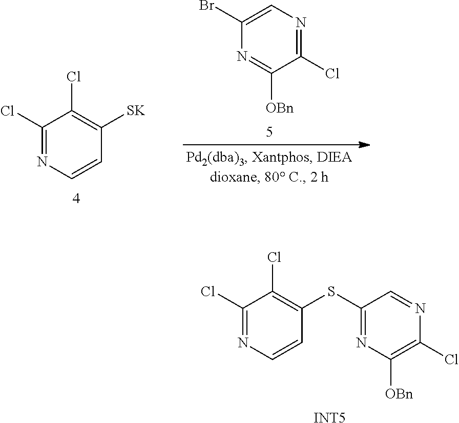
C1(Cl)=C([OBn])N=C(SC2=C(Cl)C(Cl)=NC=C2)C=N1.[INT5].C1(Cl)=C([SK])C=CN=C1Cl.C1([OBn])=NC(Br)=CN=C1Cl
